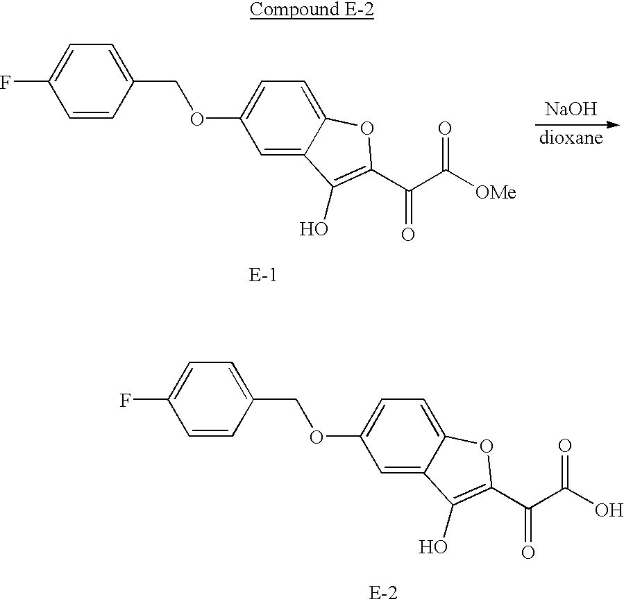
C1=CC(COC2=CC=C3C(=C2)C(O)=C(C(C([OMe])=O)=O)O3)=CC=C1F.[NaOH].C1=CC(COC2=CC=C3C(=C2)C(O)=C(C(C(O)=O)=O)O3)=CC=C1F
